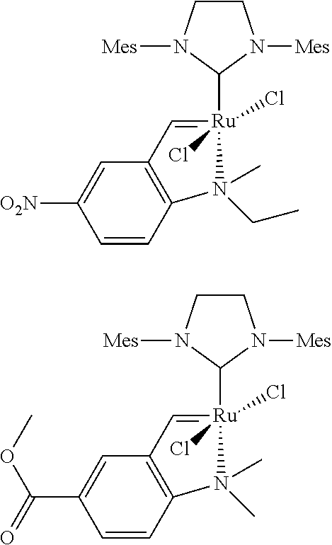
C1=CC2=C(C=C1[O2N])C=[Ru](Cl)(Cl)(C1N([Mes])CCN1[Mes])N2(C)CC.C1=CC2=C(C=C1C(=O)OC)C=[Ru](Cl)(Cl)(C1N([Mes])CCN1[Mes])N2(C)C
